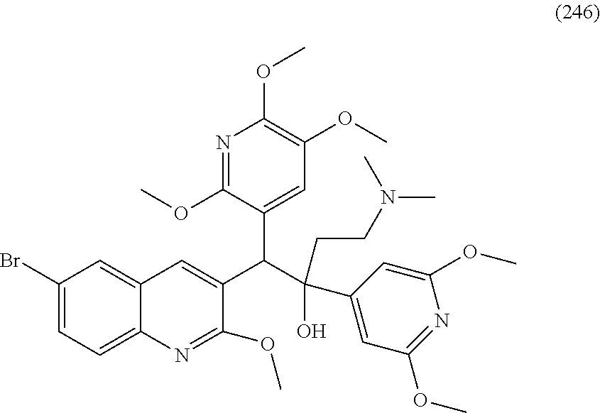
C1(Br)=CC=C2C(=C1)C=C(C(C(O)(CCN(C)C)C1=CC(OC)=NC(OC)=C1)C1=CC(OC)=C(OC)N=C1OC)C(OC)=N2
